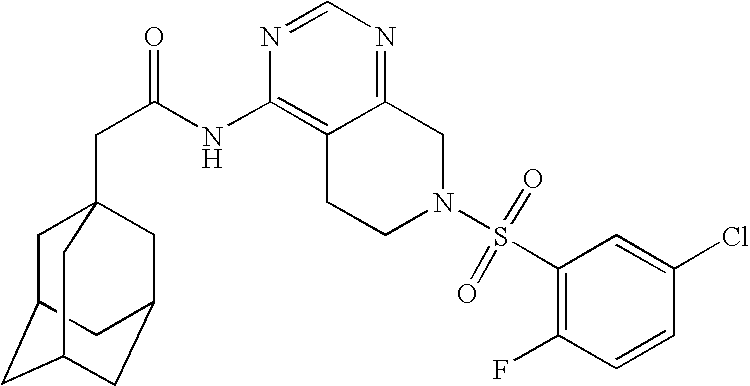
C1C2CC3CC(CC1(CC(=O)NC1=C4C(=NC=N1)CN(S(C1=C(F)C=CC(Cl)=C1)(=O)=O)CC4)C3)C2
